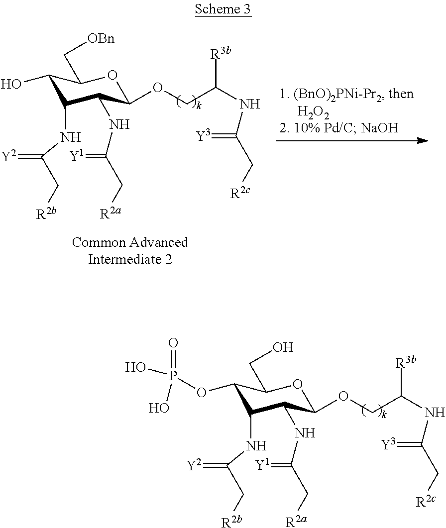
C1(OP(O)(O)=O)C(NC(C[R2b])=[Y2])C(NC(C[R2a])=[Y1])C(OCC(NC(=[Y3])C[R2c])[R3b])OC1CO.C1(O)C(NC(C[R2b])=[Y2])C(NC(C[R2a])=[Y1])C(OCC(NC(=[Y3])C[R2c])[R3b])OC1C[OBn]
